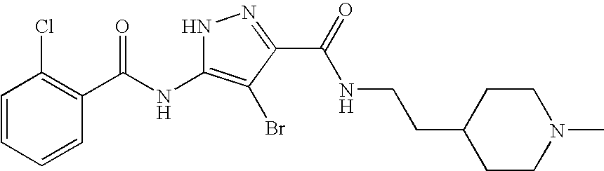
C1=CC=CC(C(NC2=C(Br)C(C(NCCC3CCN(C)CC3)=O)=NN2)=O)=C1Cl
